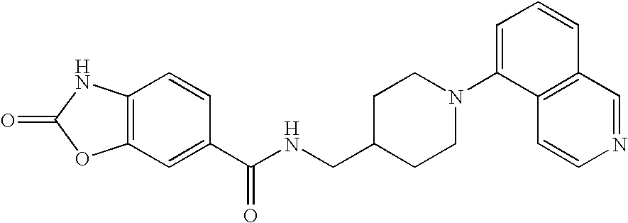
C12=C(C=C(C(NCC3CCN(C4=CC=CC5=C4C=CN=C5)CC3)=O)C=C1)OC(=O)N2
